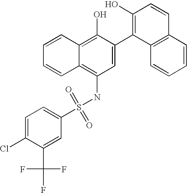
S(NC1=C2C(=C(O)C(C3=C(O)C=CC4=C3C=CC=C4)=C1)C=CC=C2)(=O)(=O)C1=CC=C(Cl)C(C(F)(F)F)=C1
